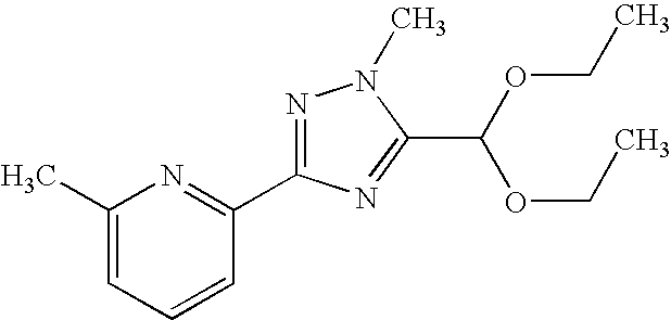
C1(C)=CC=CC(C2=NN(C)C(C(OCC)OCC)=N2)=N1
